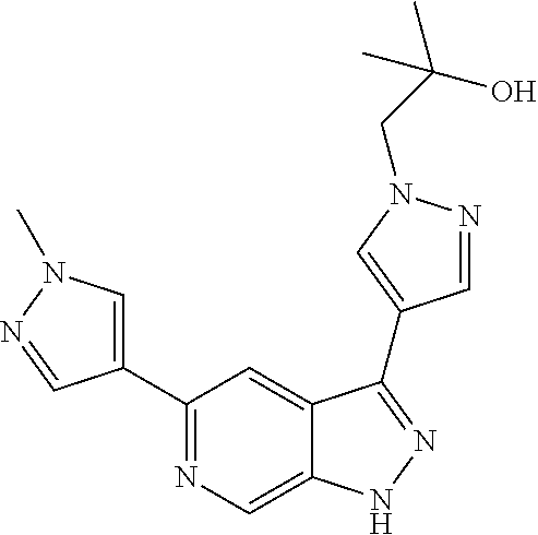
C1=C(C2=NC=C3C(=C2)C(C2=CN(CC(C)(O)C)N=C2)=NN3)C=NN1C
